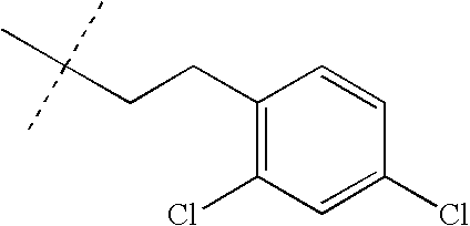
C1(CCC(C)(C)C)=C(Cl)C=C(Cl)C=C1
